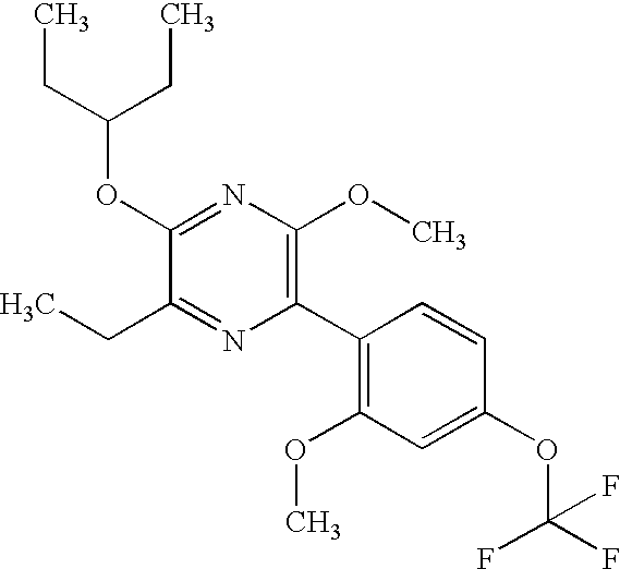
C1(OC(CC)CC)=NC(OC)=C(C2=C(OC)C=C(OC(F)(F)F)C=C2)N=C1CC
